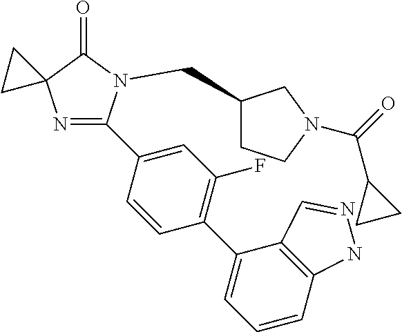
N1=C(C2=CC(F)=C(C3=CC=CC4=C3C=NN4)C=C2)N(CC2CCN(C(=O)C3CC3)C2)C(=O)C12CC2
